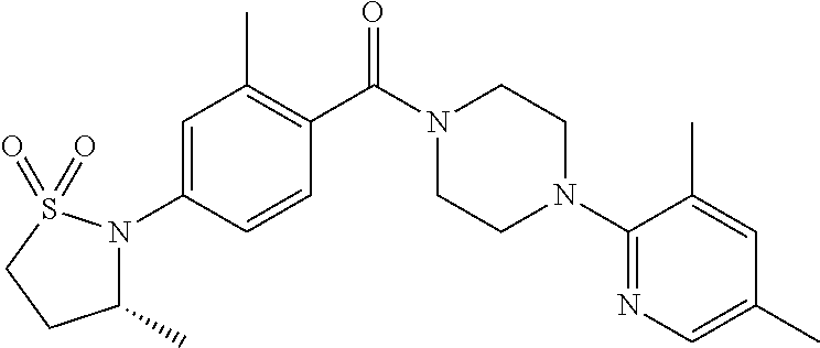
N1(C2=CC(C)=C(C(N3CCN(C4=NC=C(C)C=C4C)CC3)=O)C=C2)S(=O)(=O)CCC1C
